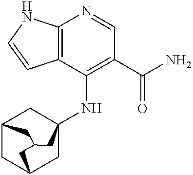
C12=C(C(NC34CC5CC(C3)CC(C5)C4)=C(C(N)=O)C=N1)C=CN2
